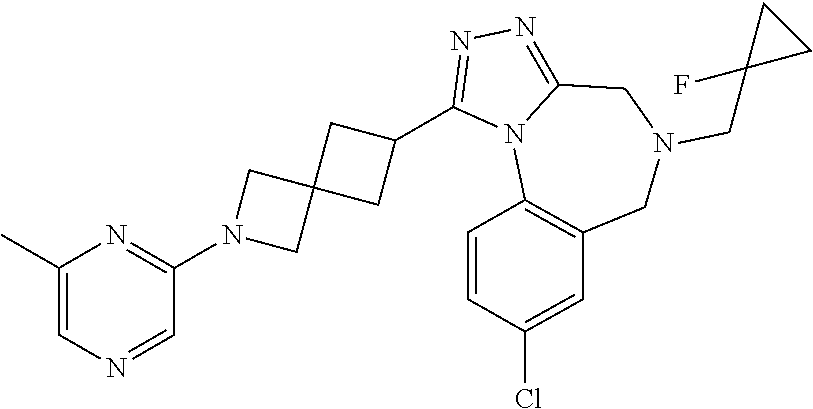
C1=C(C)N=C(N2CC3(C2)CC(C2=NN=C4N2C2=C(CN(CC5(F)CC5)C4)C=C(Cl)C=C2)C3)C=N1
